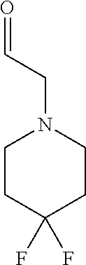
C1CC(F)(F)CCN1CC=O
